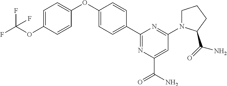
C1=C(OC2=CC=C(OC(F)(F)F)C=C2)C=CC(C2=NC(C(N)=O)=CC(N3CCCC3C(=O)N)=N2)=C1
